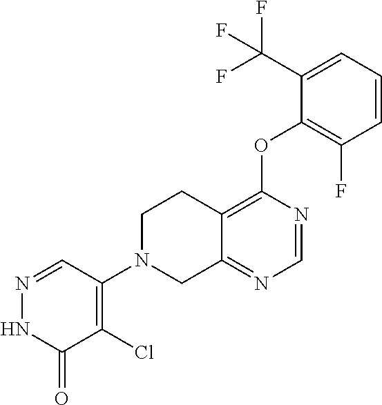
C1=NC(OC2=C(F)C=CC=C2C(F)(F)F)=C2C(=N1)CN(C1=C(Cl)C(=O)NN=C1)CC2
